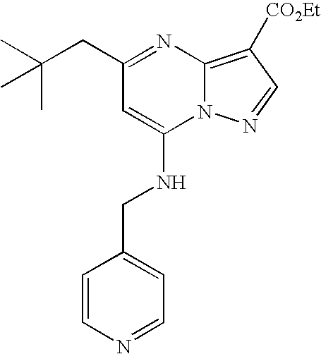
C(C1=NC2=C([CO2Et])C=NN2C(NCC2=CC=NC=C2)=C1)C(C)(C)C
